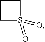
C1CS(=O)(=O)C1
